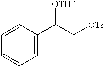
C1(C(C[OTs])[OTHP])=CC=CC=C1
